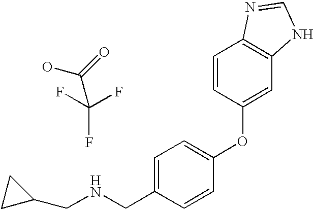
OC(=O)C(F)(F)F.C(NCC1=CC=C(OC2=CC3=C(C=C2)N=CN3)C=C1)C1CC1
